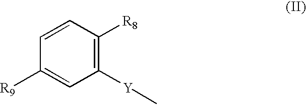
C1([Y]C)=C([R8])C=CC([R9])=C1
